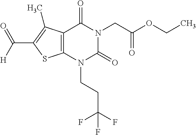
C12=C(N(CCC(F)(F)F)C(=O)N(CC(OCC)=O)C1=O)SC(C([H])=O)=C2C
